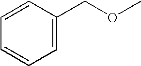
C1=C(COC)C=CC=C1
